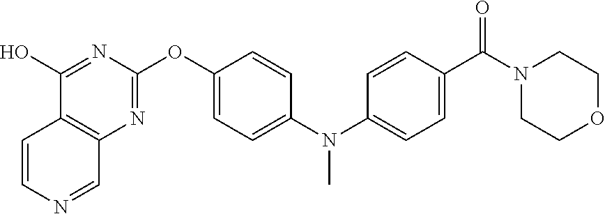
C12=C(N=C(OC3=CC=C(N(C4=CC=C(C(N5CCOCC5)=O)C=C4)C)C=C3)N=C1O)C=NC=C2
